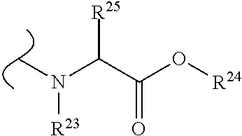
CN(C(C(O[R24])=O)[R25])[R23]
